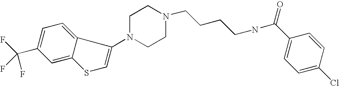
C1(C(F)(F)F)=CC=C2C(=C1)SC=C2N1CCN(CCCCNC(=O)C2=CC=C(Cl)C=C2)CC1
